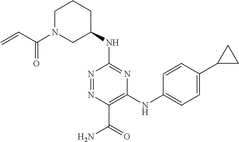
C1(NC2CCCN(C(C=C)=O)C2)=NC(NC2=CC=C(C3CC3)C=C2)=C(C(=O)N)N=N1
